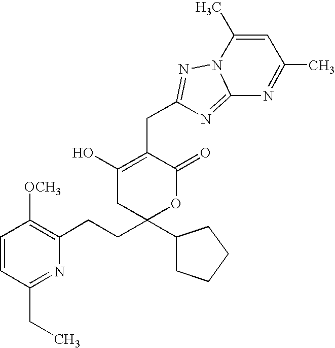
C1(O)=C(CC2=NN3C(=N2)N=C(C)C=C3C)C(=O)OC(CCC2=C([OCH3])C=CC(CC)=N2)(C2CCCC2)C1
